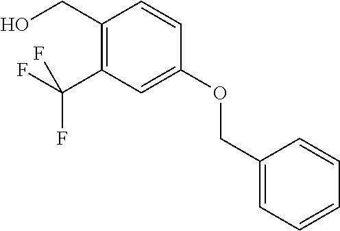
C1(CO)=C(C(F)(F)F)C=C(OCC2=CC=CC=C2)C=C1
